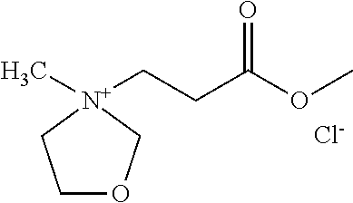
C1OC[N+](CCC(OC)=O)(C)C1.[Cl-]
